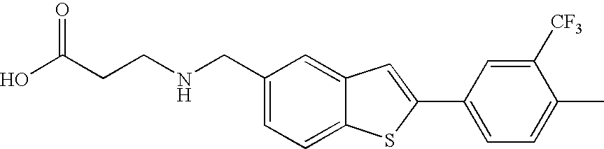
C1=C(CNCCC(O)=O)C=C2C(=C1)SC(C1=CC=C(C)C([CF3])=C1)=C2
